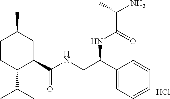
C1CC(C(C)C)C(C(NCC(C2=CC=CC=C2)NC(C(N)C)=O)=O)CC1C.Cl
